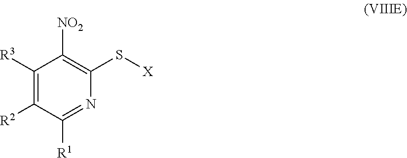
C1([NO2])=C(S[X])N=C([R1])C([R2])=C1[R3]
